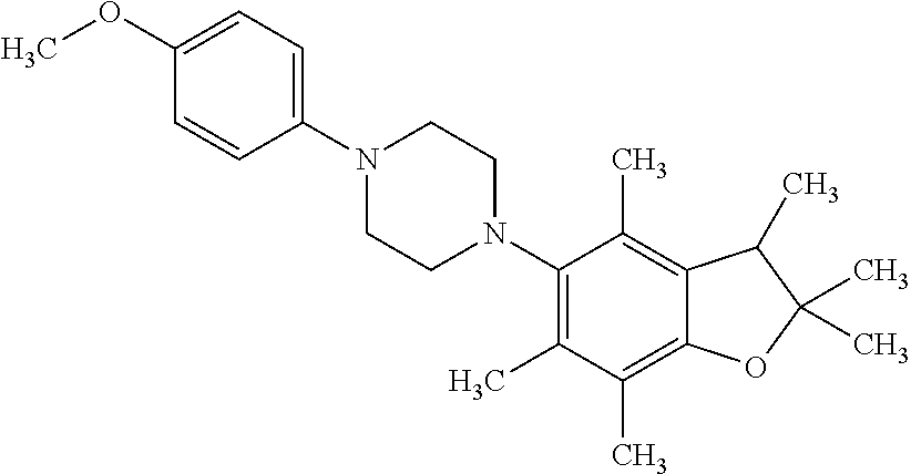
C1(OC)=CC=C(N2CCN(C3=C(C)C(C)=C4C(=C3C)C(C)C(C)(C)O4)CC2)C=C1
